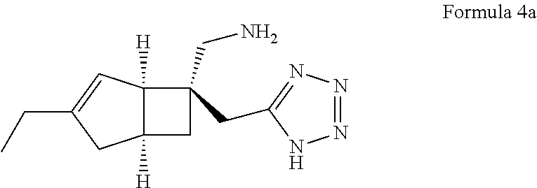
C1(CC2(CN)C3([H])C([H])(C2)CC(CC)=C3)=NN=NN1
